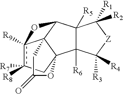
c12([R9])c([R8])([R7])CC34C1(C(C1([R5])C3([R6])C([R3])([R4])[Z]C1([R1])[R2])O2)CC(=O)O4
